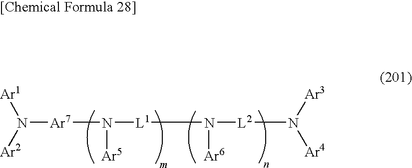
[Ar7](N([Ar2])[Ar1])N([L1]N([L2]N([Ar4])[Ar3])[Ar6])[Ar5]
